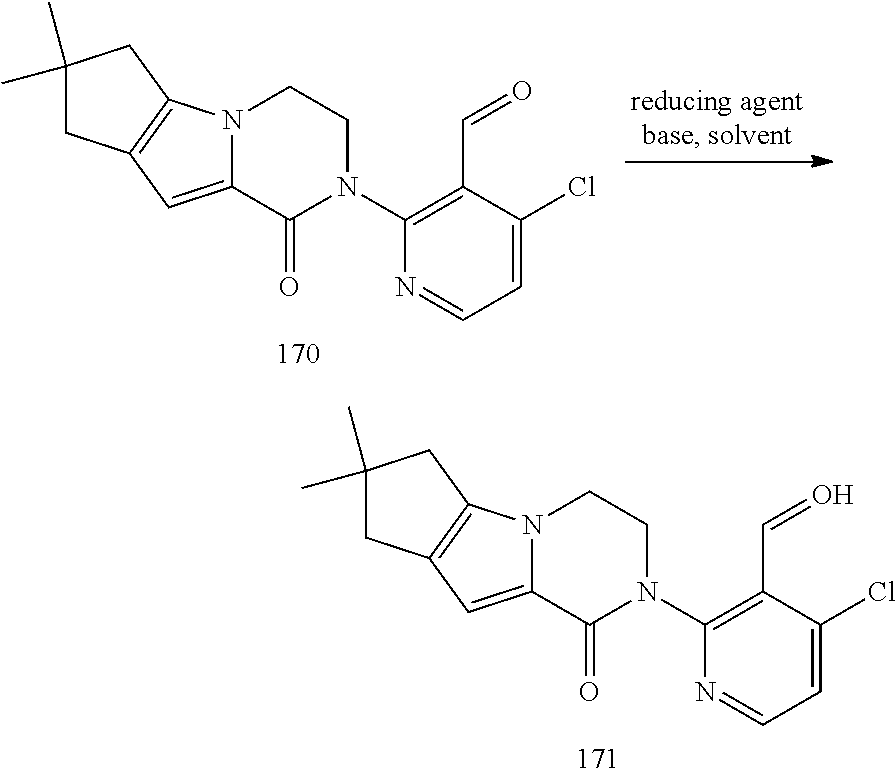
C1(C)(C)CC2=C(C1)N1C(=C2)C(=O)N(C2=C(C=O)C(Cl)=CC=N2)CC1.C1(C)(C)CC2=C(C1)N1C(=C2)C(=O)N(C2=C(C=O)C(Cl)=CC=N2)CC1
